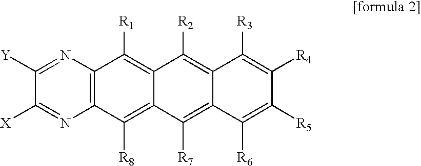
C12=C(N=C([Y])C([X])=N1)C([R1])=C1C(=C2[R8])C([R7])=C2C(=C1[R2])C([R3])=C([R4])C([R5])=C2[R6]
